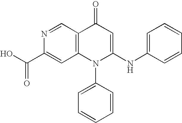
C(C1=CC2=C(C=N1)C(=O)C=C(NC1=CC=CC=C1)N2C1=CC=CC=C1)(O)=O
